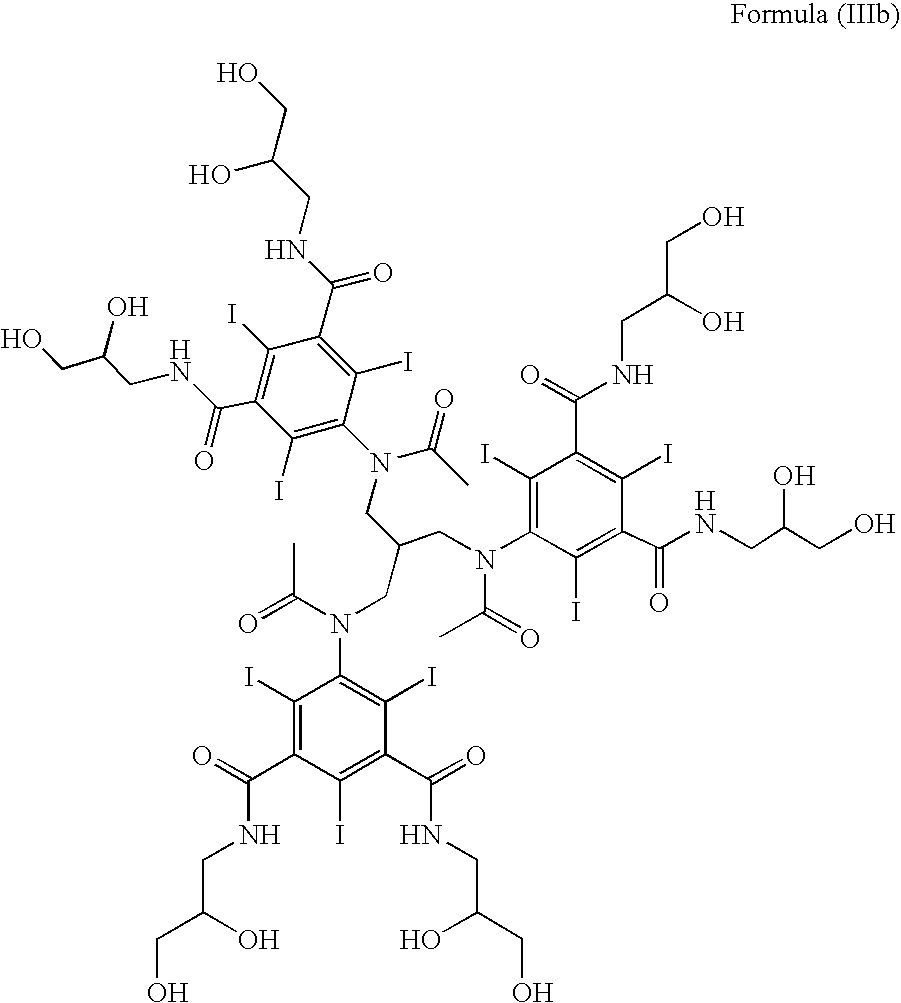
CC(N(C1=C(I)C(C(=O)NCC(CO)O)=C(I)C(C(=O)NCC(CO)O)=C1I)CC(CN(C1=C(I)C(C(NCC(CO)O)=O)=C(I)C(C(NCC(CO)O)=O)=C1I)C(=O)C)CN(C1=C(I)C(C(NCC(O)CO)=O)=C(I)C(C(NCC(CO)O)=O)=C1I)C(=O)C)=O
